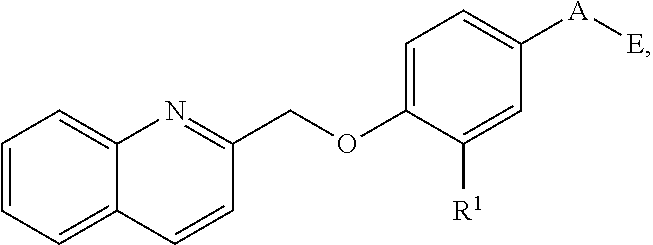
C1=CC=C2C(=C1)N=C(COC1=CC=C([A][E])C=C1[R1])C=C2
